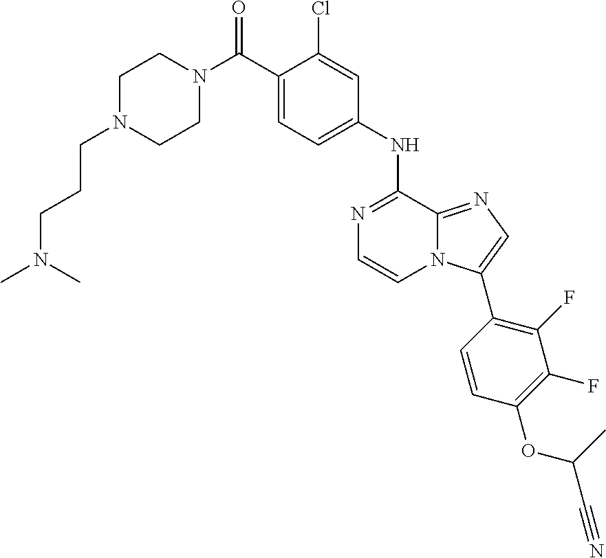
C1N(CCCN(C)C)CCN(C(C2=CC=C(NC3=NC=CN4C3=NC=C4C3=C(F)C(F)=C(OC(C#N)C)C=C3)C=C2Cl)=O)C1
